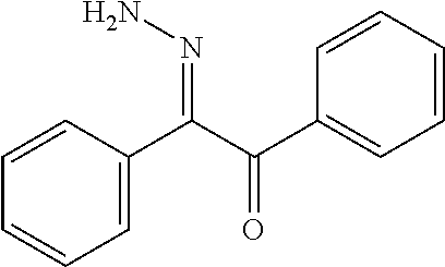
C1=C(C(C(C2=CC=CC=C2)=O)=NN)C=CC=C1
